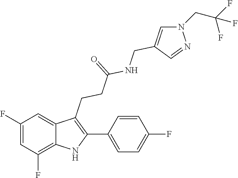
C1(C2=C(CCC(=O)NCC3=CN(CC(F)(F)F)N=C3)C3=CC(F)=CC(F)=C3N2)=CC=C(F)C=C1
